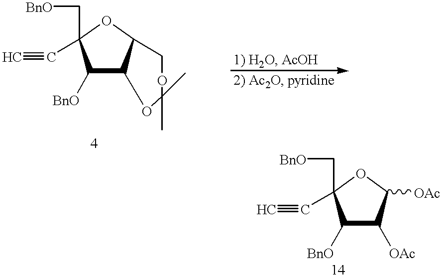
C1([BnO])C(C[BnO])(C#C)OC2C1OC(C)(C)OC2.C1([BnO])C([OAc])C([OAc])OC1(C[BnO])C#C
